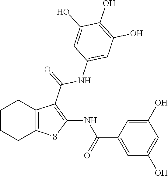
C1CCC2=C(C1)C(C(NC1=CC(O)=C(O)C(O)=C1)=O)=C(NC(=O)C1=CC(O)=CC(O)=C1)S2
